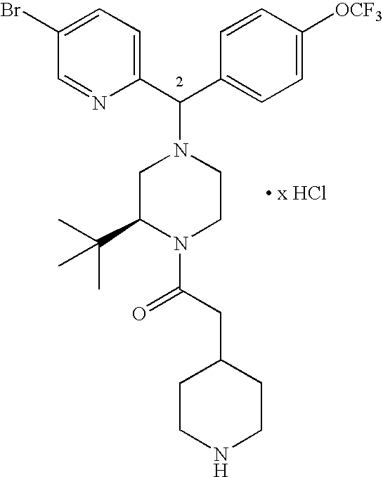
C1=C(Br)C=NC(C(C2=CC=C([OCF3])C=C2)N2CC(C(C)(C)C)N(C(CC3CCNCC3)=O)CC2)=C1.[ x HCl]
